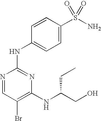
N1=CC(Br)=C(NC(CO)CC)N=C1NC1=CC=C(S(N)(=O)=O)C=C1
